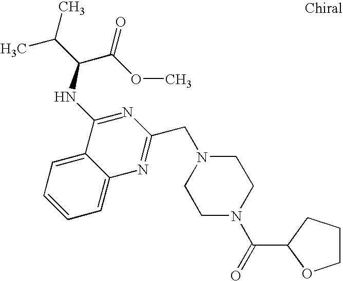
C1=C2C(=CC=C1)C(NC(C(C)C)C(OC)=O)=NC(CN1CCN(C(=O)C3CCCO3)CC1)=N2
